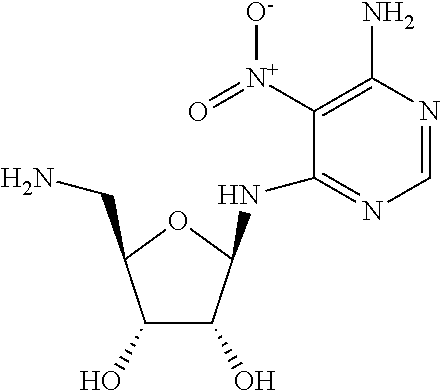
C1=NC(N)=C([N+](=O)[O-])C(NC2C(O)C(O)C(CN)O2)=N1
